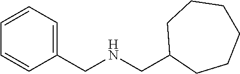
C1=CC(CNCC2CCCCCC2)=CC=C1
